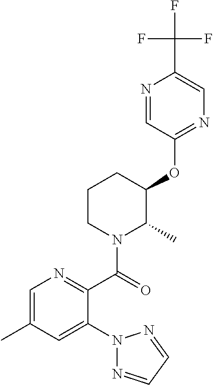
C1=C(C)C=C(N2N=CC=N2)C(C(=O)N2C(C)C(OC3=NC=C(C(F)(F)F)N=C3)CCC2)=N1
